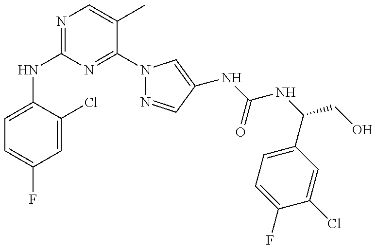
C1(NC2=NC=C(C)C(N3N=CC(NC(=O)NC(C4=CC=C(F)C(Cl)=C4)CO)=C3)=N2)=CC=C(F)C=C1Cl
